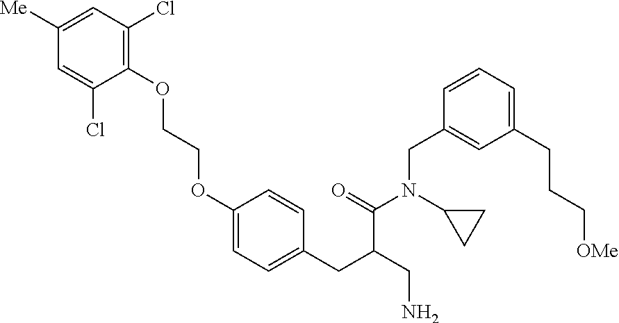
C1(OCCOC2=CC=C(CC(CN)C(N(C3CC3)CC3=CC(CCC[OMe])=CC=C3)=O)C=C2)=C(Cl)C=C([Me])C=C1Cl
